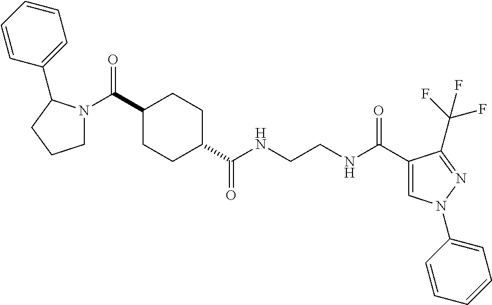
C1(C(=O)N2CCCC2C2=CC=CC=C2)CCC(C(NCCNC(C2=CN(C3=CC=CC=C3)N=C2C(F)(F)F)=O)=O)CC1
